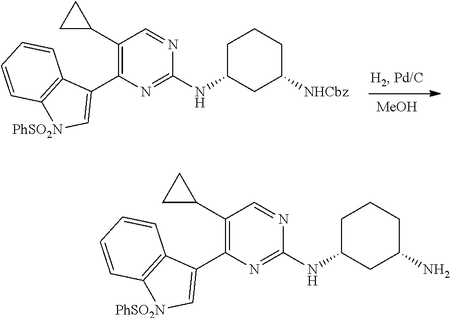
[MeOH].C1(NC2CC([NHCbz])CCC2)=NC(C2=C[PhSO2N]C3=C2C=CC=C3)=C(C2CC2)C=N1.C1(NC2CC(N)CCC2)=NC(C2=C[PhSO2N]C3=C2C=CC=C3)=C(C2CC2)C=N1
